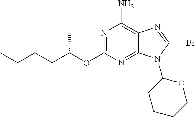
N1=C(OC(CCCC)C)N=C2C(=C1N)N=C(Br)N2C1CCCCO1
